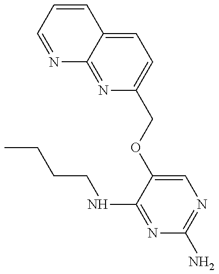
CCCCNC1=NC(N)=NC=C1OCC1=CC=C2C(=N1)N=CC=C2
